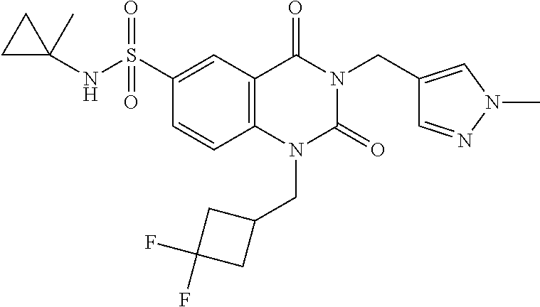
C1=CC2=C(C=C1S(NC1(C)CC1)(=O)=O)C(=O)N(CC1=CN(C)N=C1)C(=O)N2CC1CC(F)(F)C1
